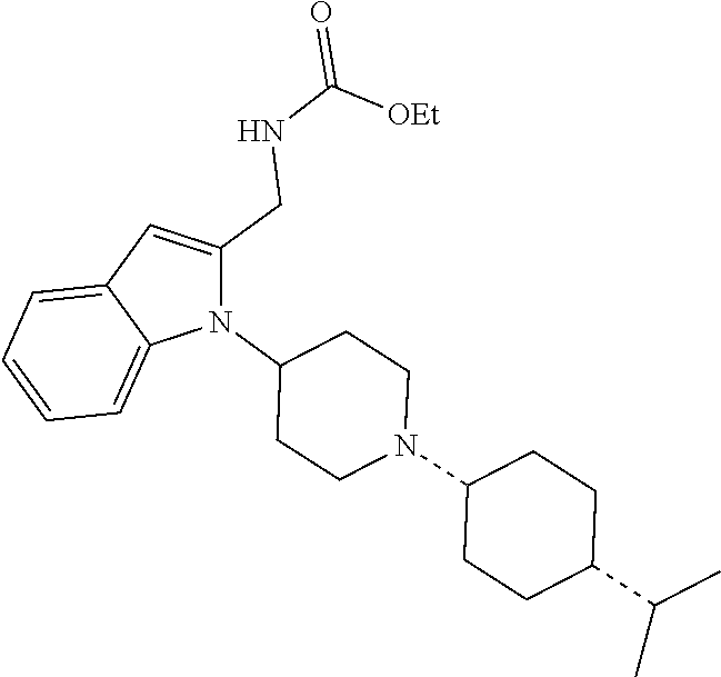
N1(C2CCN(C3CCC(C(C)C)CC3)CC2)C(CNC(=O)[OEt])=CC2=CC=CC=C12
